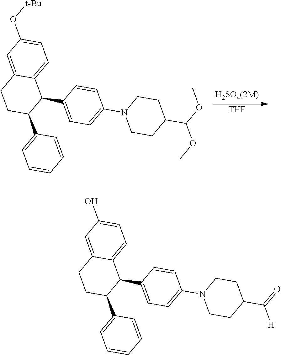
[THF].C12=CC(O[t-Bu])=CC=C1C(C1=CC=C(N3CCC(C(OC)OC)CC3)C=C1)C(C1=CC=CC=C1)CC2.C12=CC(O)=CC=C1C(C1=CC=C(N3CCC(C([H])=O)CC3)C=C1)C(C1=CC=CC=C1)CC2
